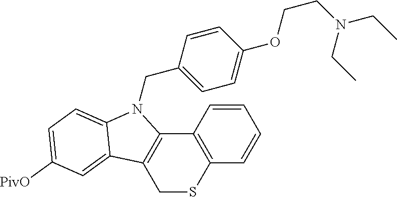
C(C1=CC=C(OCCN(CC)CC)C=C1)N1C2=C(CSC3=C2C=CC=C3)C2=CC([PivO])=CC=C12
